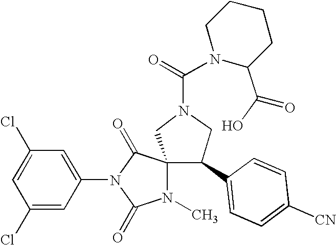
ClC1=CC(Cl)=CC(N2C(=O)C3(N(C)C2=O)CN(C(N2C(C(O)=O)CCCC2)=O)CC3C2=CC=C([CN])C=C2)=C1
